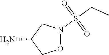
O1N(S(CC)(=O)=O)CC(N)C1
